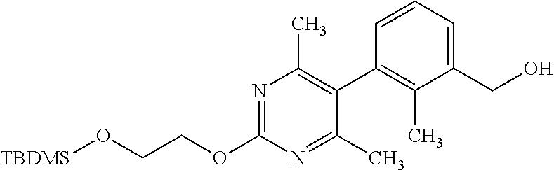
C(OC1=NC(C)=C(C2=C(C)C(CO)=CC=C2)C(C)=N1)CO[TBDMS]
